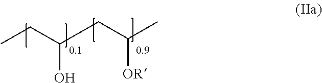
CCC(O)CC(C)[OR]
